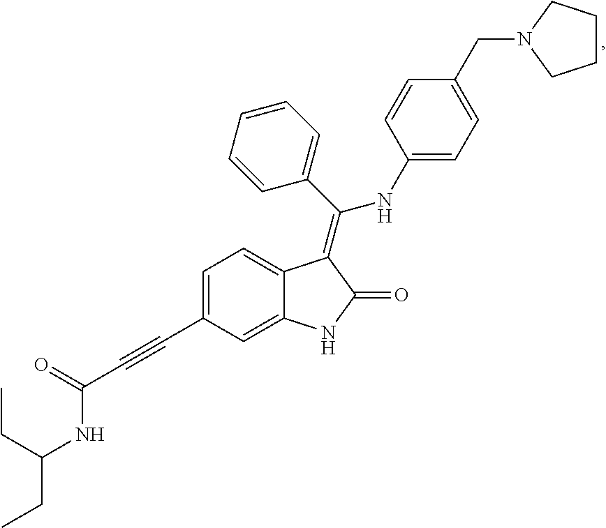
C1=C(C#CC(NC(CC)CC)=O)C=C2C(=C1)C(=C(C1=CC=CC=C1)NC1=CC=C(CN3CCCC3)C=C1)C(=O)N2
